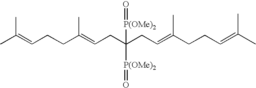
C(CC=C(CCC=C(C)C)C)(CC=C(CCC=C(C)C)C)([P(OMe)2]=O)[P(OMe)2]=O
